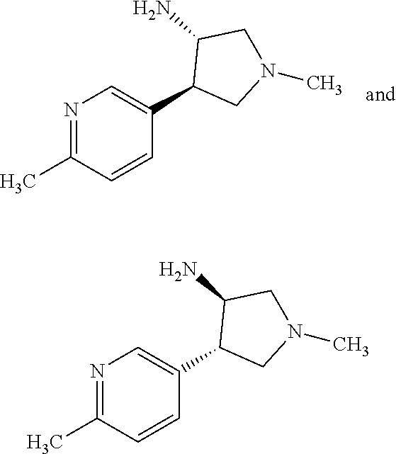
N1=C(C)C=CC(C2CN(C)CC2N)=C1.N1=C(C)C=CC(C2CN(C)CC2N)=C1
